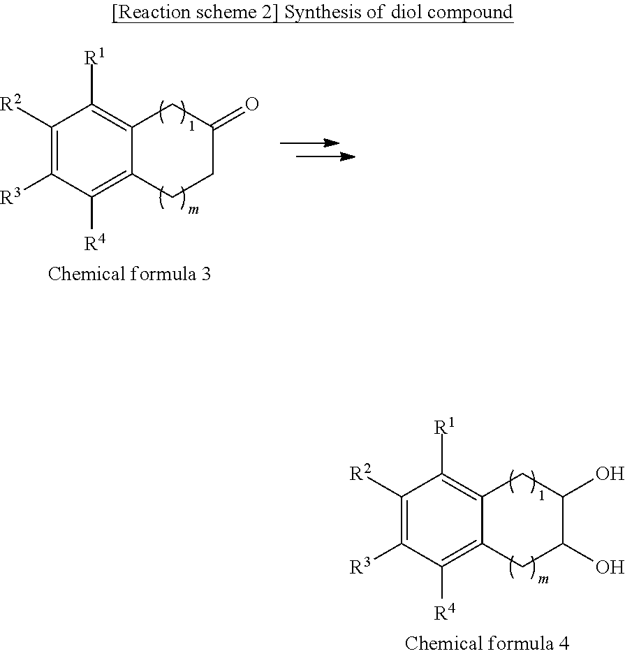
C1([R2])=C([R3])C([R4])=C2C(=C1[R1])CC(O)C(O)C2.C1([R2])=C([R3])C([R4])=C2C(=C1[R1])CC(=O)CC2
